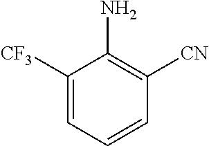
C1([CF3])=CC=CC([CN])=C1N
